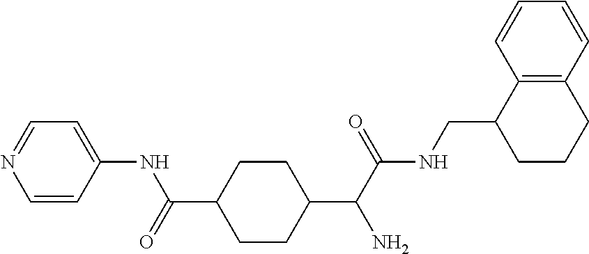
C1=CC(NC(=O)C2CCC(C(C(NCC3CCCC4=C3C=CC=C4)=O)N)CC2)=CC=N1
